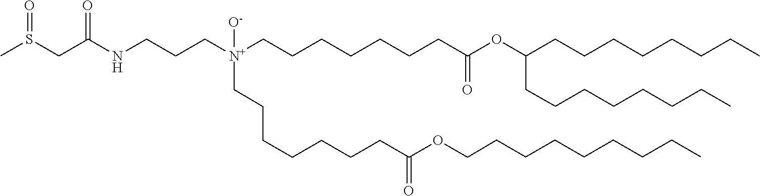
[O-][N+](CCCCCCCC(=O)OC(CCCCCCCC)CCCCCCCC)(CCCCCCCC(=O)OCCCCCCCCC)CCCNC(CS(=O)C)=O
